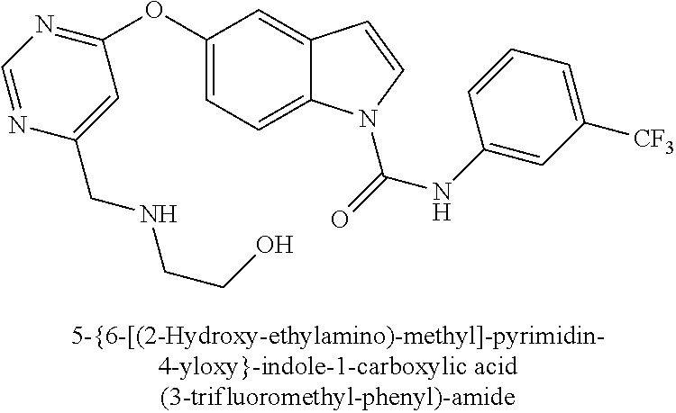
C1(OC2=NC=NC(CNCCO)=C2)=CC=C2C(=C1)C=CN2C(=O)NC1=CC([CF3])=CC=C1
